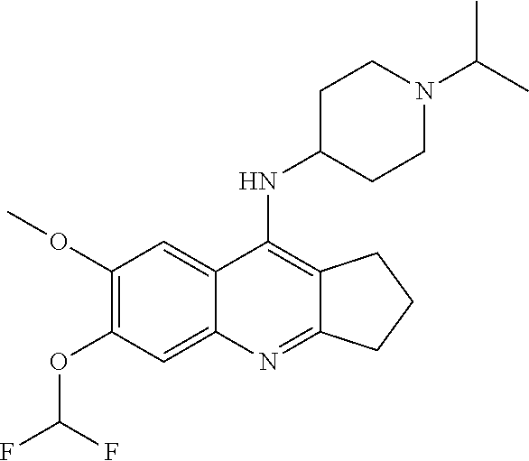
C1(OC)=C(OC(F)F)C=C2C(=C1)C(NC1CCN(C(C)C)CC1)=C1C(=N2)CCC1
